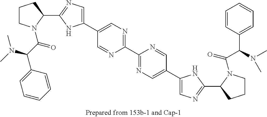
C1(C2=NC=C(C3=CN=C(C4=NC=C(C5=CN=C(C6CCCN6C(=O)C(N(C)C)C6=CC=CC=C6)N5)C=N4)N=C3)N2)CCCN1C(C(C1=CC=CC=C1)N(C)C)=O
